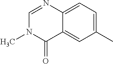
C1(C)=CC=C2C(=C1)C(=O)N(C)C=N2
